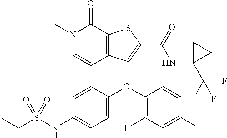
N1(C)C=C(C2=CC(NS(CC)(=O)=O)=CC=C2OC2=C(F)C=C(F)C=C2)C2=C(C1=O)SC(C(=O)NC1(C(F)(F)F)CC1)=C2
